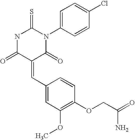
N1C(=O)C(=CC2=CC(OC)=C(OCC(=O)N)C=C2)C(=O)N(C2=CC=C(Cl)C=C2)C1=S
